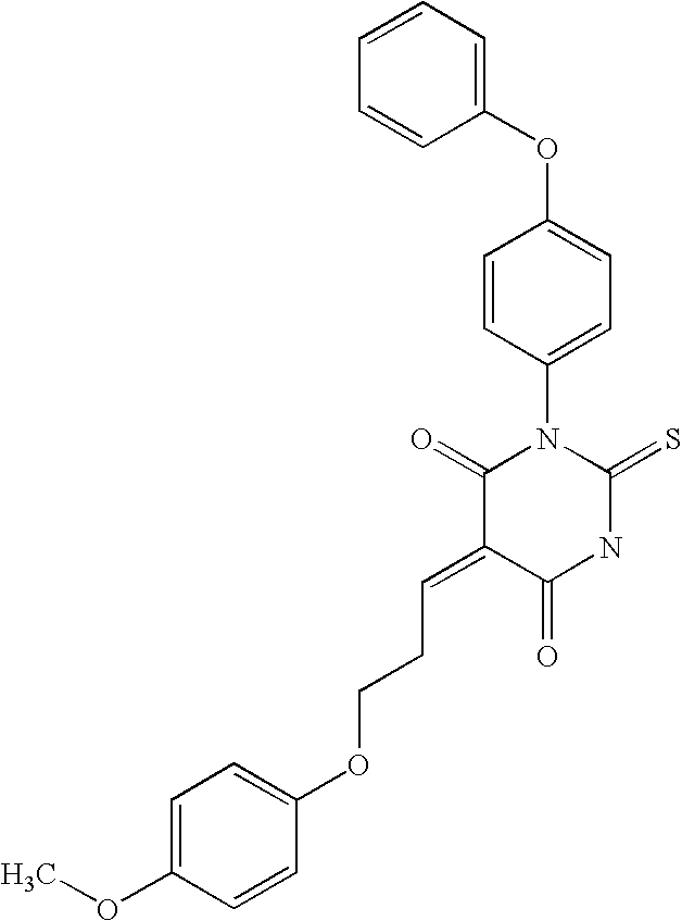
C1=CC=CC(OC2=CC=C(N3C(=O)C(=CCCOC4=CC=C(OC)C=C4)C(=O)NC3=S)C=C2)=C1
